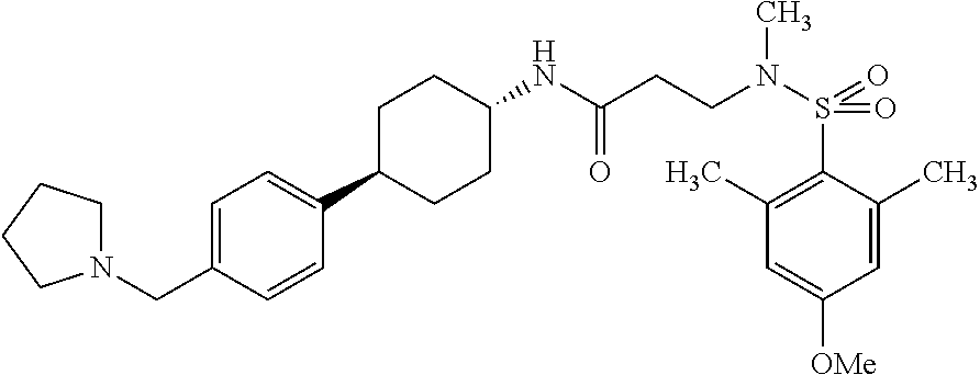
C1(NC(CCN(S(=O)(=O)C2=C(C)C=C([OMe])C=C2C)C)=O)CCC(C2=CC=C(CN3CCCC3)C=C2)CC1
